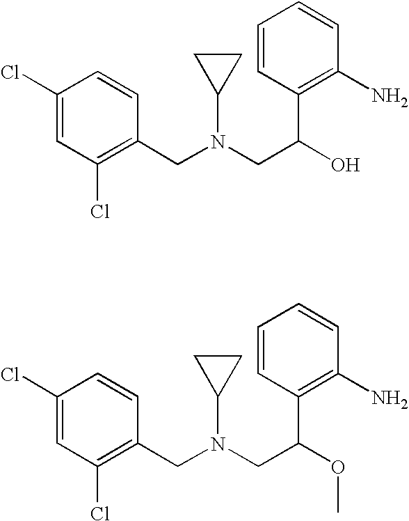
C1(Cl)=CC(Cl)=C(CN(CC(O)C2=C(N)C=CC=C2)C2CC2)C=C1.C1(Cl)=CC(Cl)=C(CN(CC(OC)C2=C(N)C=CC=C2)C2CC2)C=C1
